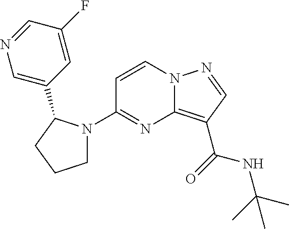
C1=CN2C(=C(C(=O)NC(C)(C)C)C=N2)N=C1N1CCCC1C1=CN=CC(F)=C1
